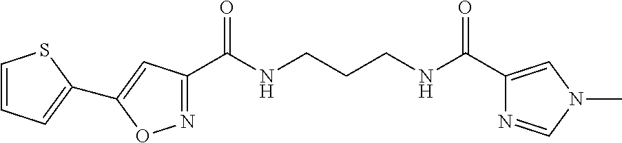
C1(C(NCCCNC(C2=CN(C)C=N2)=O)=O)=NOC(C2=CC=CS2)=C1
